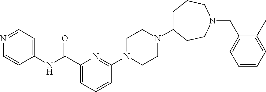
C1(C(=O)NC2=CC=NC=C2)=CC=CC(N2CCN(C3CCCN(CC4=CC=CC=C4C)CC3)CC2)=N1
